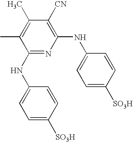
C1(NC2=CC=C([SO3H])C=C2)=C([CN])C(C)=C(C)C(NC2=CC=C([SO3H])C=C2)=N1
